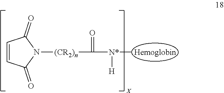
C1=CC(=O)N([(CR2)n]C([N*](C)[H])=O)C1=O.[X]
